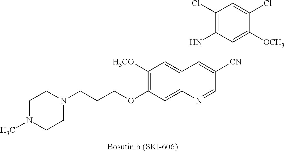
C1([H3CO])=C(OCCCN2CCN(C)CC2)C=C2C(=C1)C(NC1=C(Cl)C=C(Cl)C([OCH3])=C1)=C([CN])C=N2
